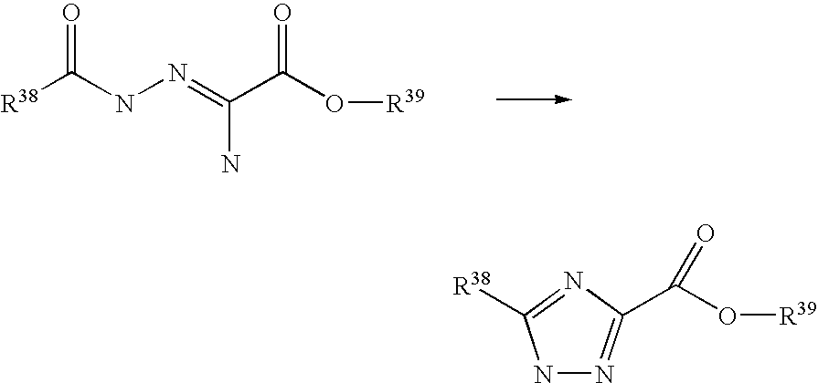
[R38]C(NN=C(C(O[R39])=O)N)=O.N1N=C(C(O[R39])=O)N=C1[R38]
